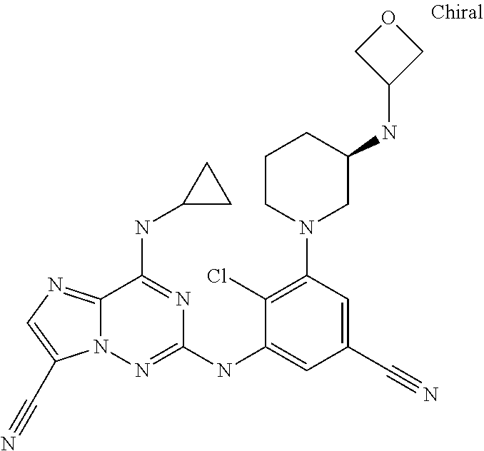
C12=NC=C(C#N)N1N=C(NC1=CC(C#N)=CC(N3CC(NC4COC4)CCC3)=C1Cl)N=C2NC1CC1
